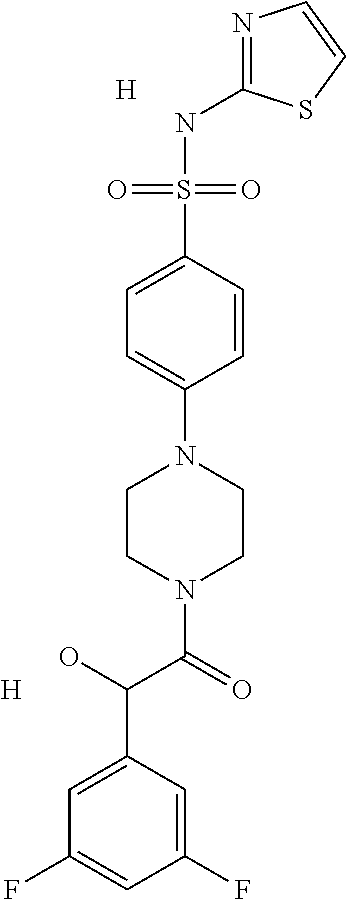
C1(F)=CC(C(C(=O)N2CCN(C3=CC=C(S(NC4=NC=CS4)(=O)=O)C=C3)CC2)O)=CC(F)=C1.[H].[H]
